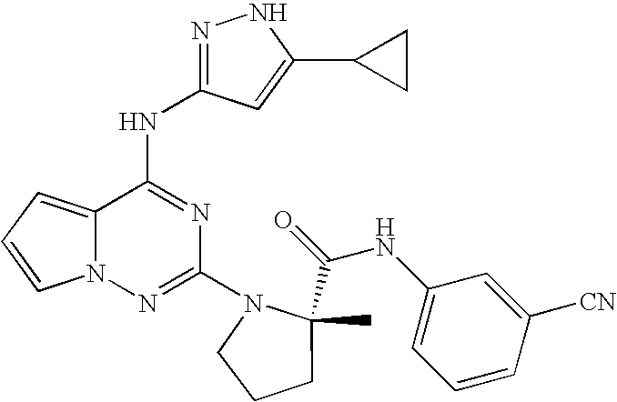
C1(N2CCCC2(C(=O)NC2=CC=CC([CN])=C2)C)=NN2C(=CC=C2)C(NC2=NNC(C3CC3)=C2)=N1
